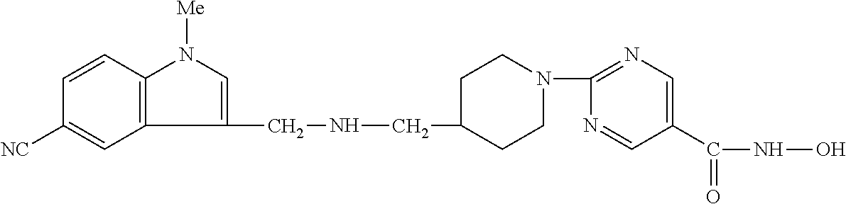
C1([NC])=CC2=C(C=C1)N([Me])C=C2CNCC1CCN(C2=NC=C(C(NO)=O)C=N2)CC1
